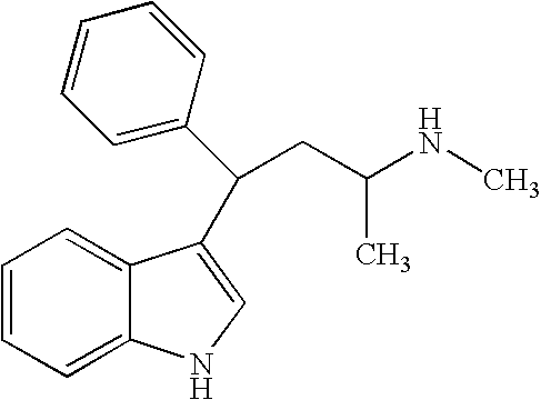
C1=CC=C2C(=C1)C(C(C1=CC=CC=C1)CC(NC)C)=CN2
